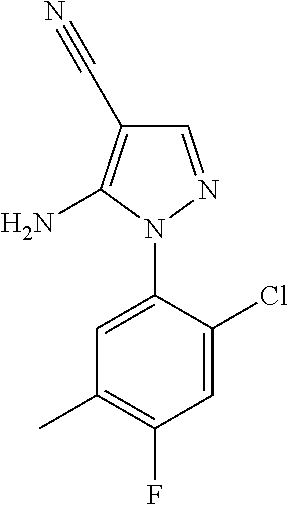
C1=C(N2N=CC(C#N)=C2N)C(Cl)=CC(F)=C1C
